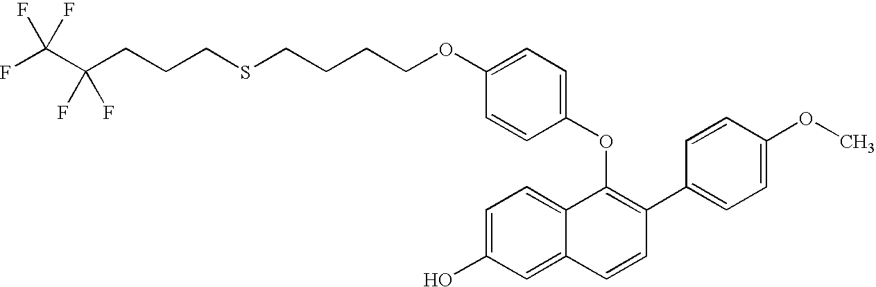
FC(C(CCCSCCCCOC1=CC=C(OC2=C(C3=CC=C(OC)C=C3)C=CC3=CC(O)=CC=C23)C=C1)(F)F)(F)F
